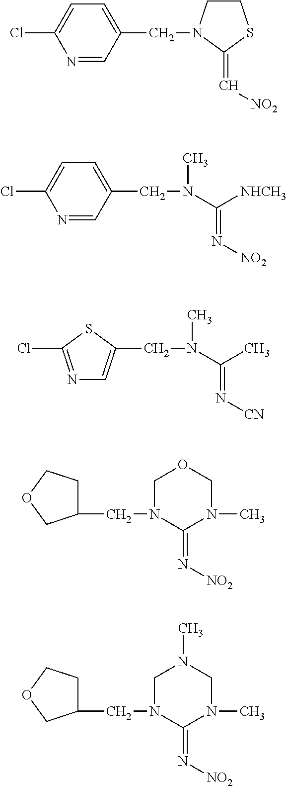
ClC1=CC=C(CN2CCSC2=C[NO2])C=N1.ClC1=CC=C(CN(C)C([NHCH3])=N[NO2])C=N1.N1=C(Cl)SC(CN(C)C(C)=N[CN])=C1.C1(CN2C(=N[NO2])N(C)COC2)CCOC1.C1(CN2C(=N[NO2])N(C)CN(C)C2)CCOC1
